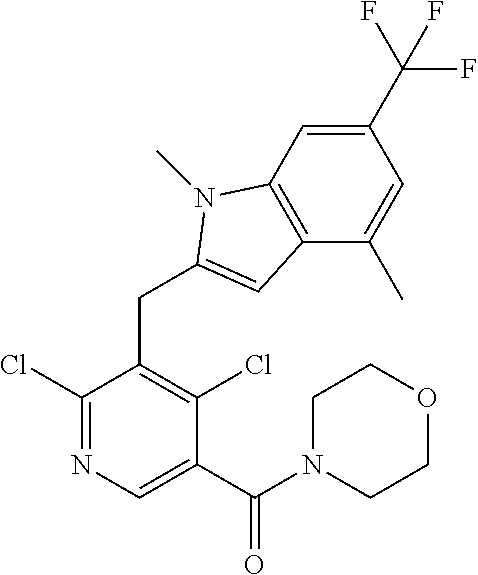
C1(Cl)=NC=C(C(N2CCOCC2)=O)C(Cl)=C1CC1=CC2=C(C=C(C(F)(F)F)C=C2C)N1C
